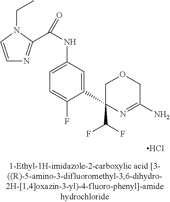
Cl.C(NC1=CC=C(F)C(C2(C(F)F)N=C(N)COC2)=C1)(=O)C1=NC=CN1CC
